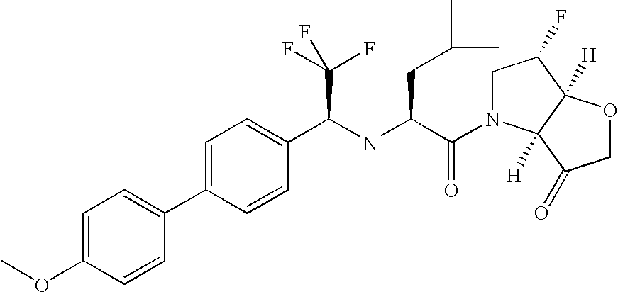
C1=C(OC)C=CC(C2=CC=C(C(NC(C(=O)N3CC(F)C4([H])C3([H])C(=O)CO4)CC(C)C)C(F)(F)F)C=C2)=C1
